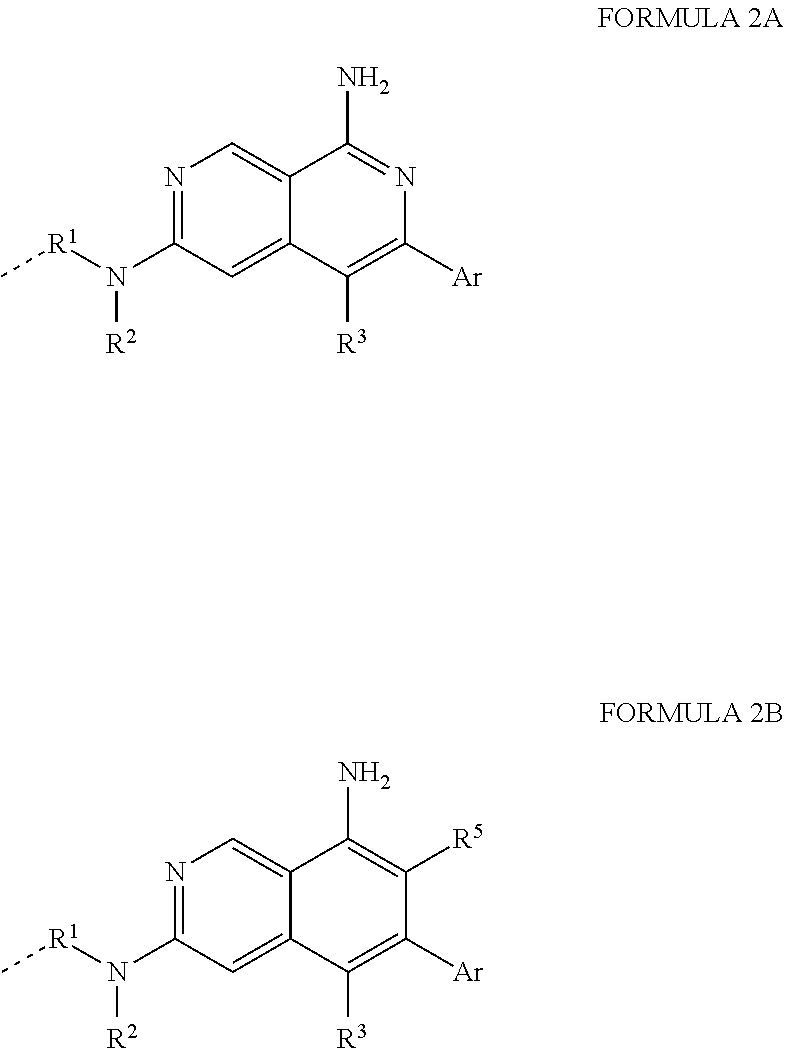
[R1](N(C1=NC=C2C(=C1)C([R3])=C([Ar])N=C2N)[R2])C.[R1](N(C1=NC=C2C(=C1)C([R3])=C([Ar])C([R5])=C2N)[R2])C
